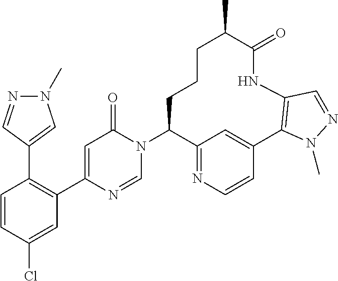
C1=CC(Cl)=CC(C2=CC(=O)N(C3C4=NC=CC(=C4)C4=C(NC(=O)C(C)CCC3)C=NN4C)C=N2)=C1C1=CN(C)N=C1
